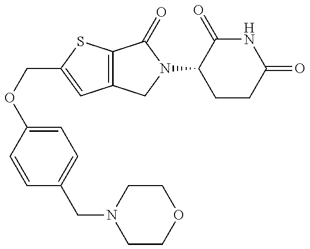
C12=C(SC(COC3=CC=C(CN4CCOCC4)C=C3)=C1)C(=O)N(C1CCC(=O)NC1=O)C2
